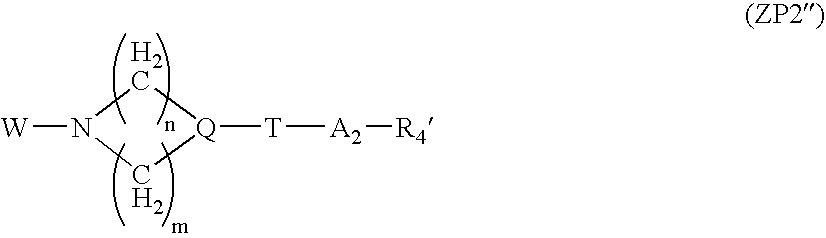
N1([W])C[Q]([T][A2][R4])C1
